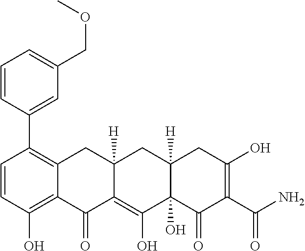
C1=CC(O)=C2C(=C1C1=CC(COC)=CC=C1)CC1([H])C(=C(O)C3(O)C([H])(C1)CC(O)=C(C(N)=O)C3=O)C2=O
